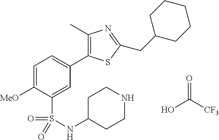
OC([CF3])=O.C1=C([MeO])C(S(=O)(=O)NC2CCNCC2)=CC(C2=C(C)N=C(CC3CCCCC3)S2)=C1
